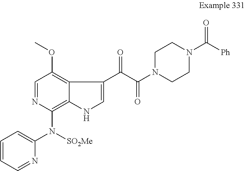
C1=NC(N([SO2Me])C2=CC=CC=N2)=C2C(=C1OC)C(C(C(N1CCN(C([Ph])=O)CC1)=O)=O)=CN2
